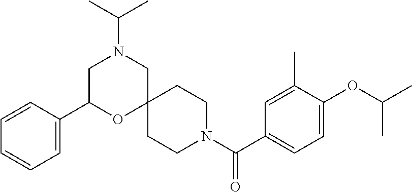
C1(C(N2CCC3(CC2)CN(C(C)C)CC(C2=CC=CC=C2)O3)=O)=CC=C(OC(C)C)C(C)=C1
